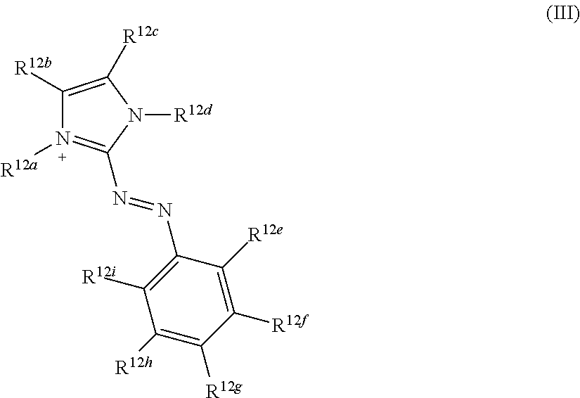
C1([R12b])=C([R12c])N([R12d])C(N=NC2=C([R12i])C([R12h])=C([R12g])C([R12f])=C2[R12e])=N1[R12a]
